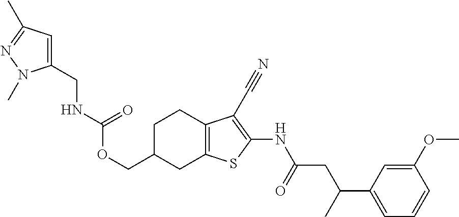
C(C1CC2=C(CC1)C(C#N)=C(NC(CC(C1=CC=CC(OC)=C1)C)=O)S2)OC(=O)NCC1=CC(C)=NN1C
